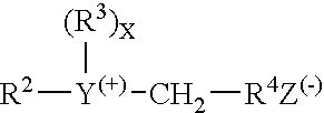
[(R3)X][Y(+)]([R2])C[R4Z(-)]
